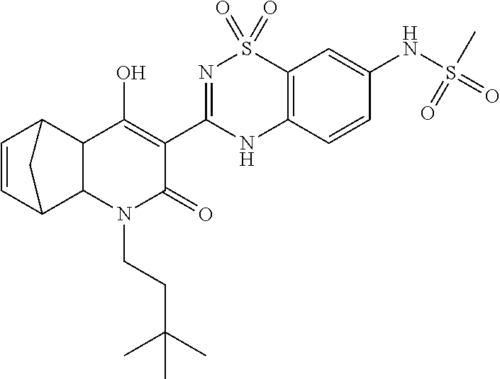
C1=CC2C3C(C1C2)C(O)=C(C1=NS(=O)(=O)C2=C(N1)C=CC(NS(=O)(C)=O)=C2)C(=O)N3CCC(C)(C)C
